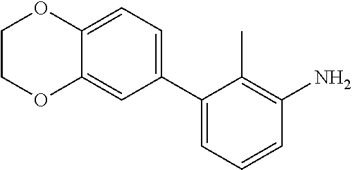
C1(C2=CC=CC(N)=C2C)=CC=C2C(=C1)OCCO2
